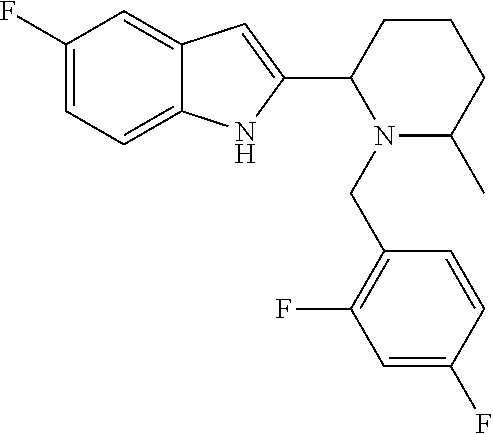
C1(F)=CC=C2C(=C1)C=C(C1CCCC(C)N1CC1=C(F)C=C(F)C=C1)N2
